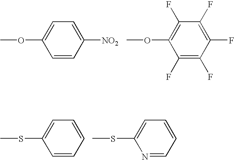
COC1=CC=C([NO2])C=C1.COC1=C(F)C(F)=C(F)C(F)=C1F.CSC1=CC=CC=C1.CSC1=CC=CC=N1
